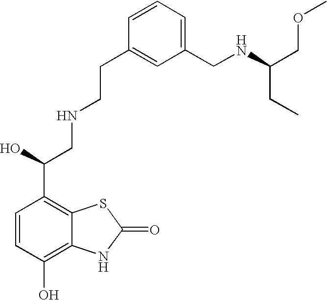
C1=CC(O)=C2C(=C1C(O)CNCCC1=CC(CNC(COC)CC)=CC=C1)SC(=O)N2
